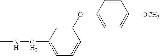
C1(OC2=CC=C([OCH3])C=C2)=CC(CNC)=CC=C1
